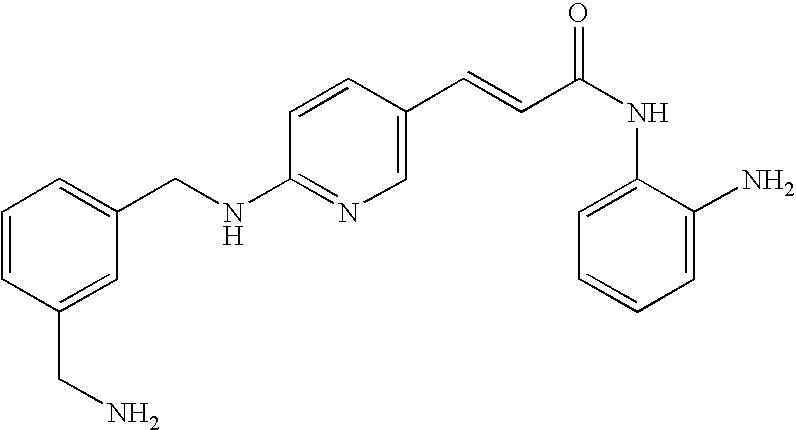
C(NC1=NC=C(C=CC(NC2=CC=CC=C2N)=O)C=C1)C1=CC=CC(CN)=C1
